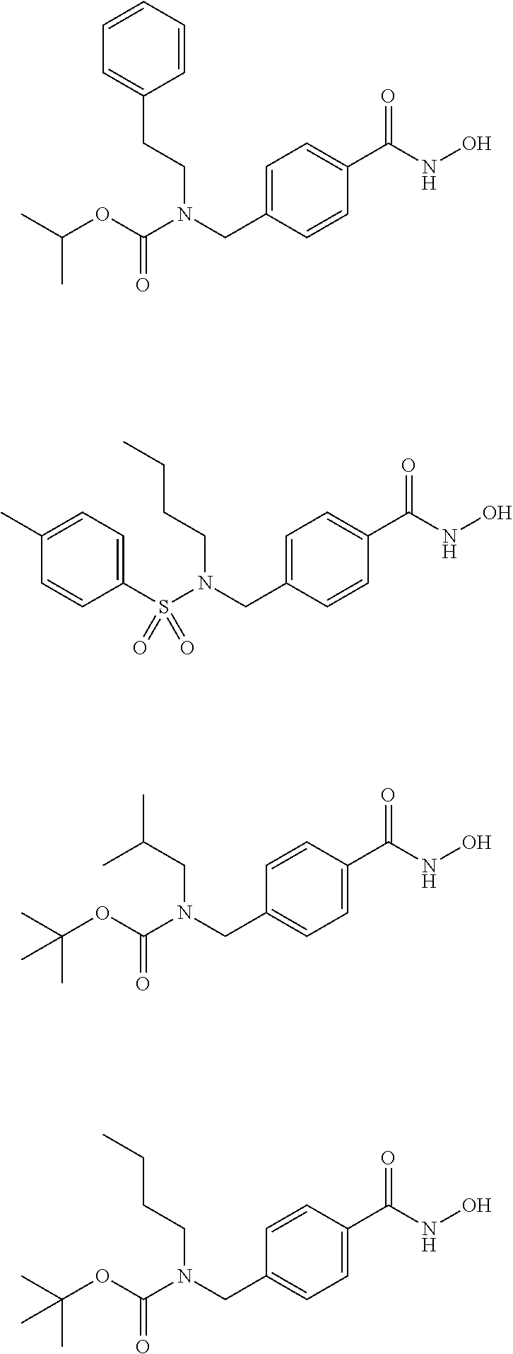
C1=C(CN(C(OC(C)C)=O)CCC2=CC=CC=C2)C=CC(C(NO)=O)=C1.C1=C(CN(S(C2=CC=C(C)C=C2)(=O)=O)CCCC)C=CC(C(NO)=O)=C1.C1=CC(C(NO)=O)=CC=C1CN(C(OC(C)(C)C)=O)CC(C)C.C1=CC(C(NO)=O)=CC=C1CN(C(OC(C)(C)C)=O)CCCC
